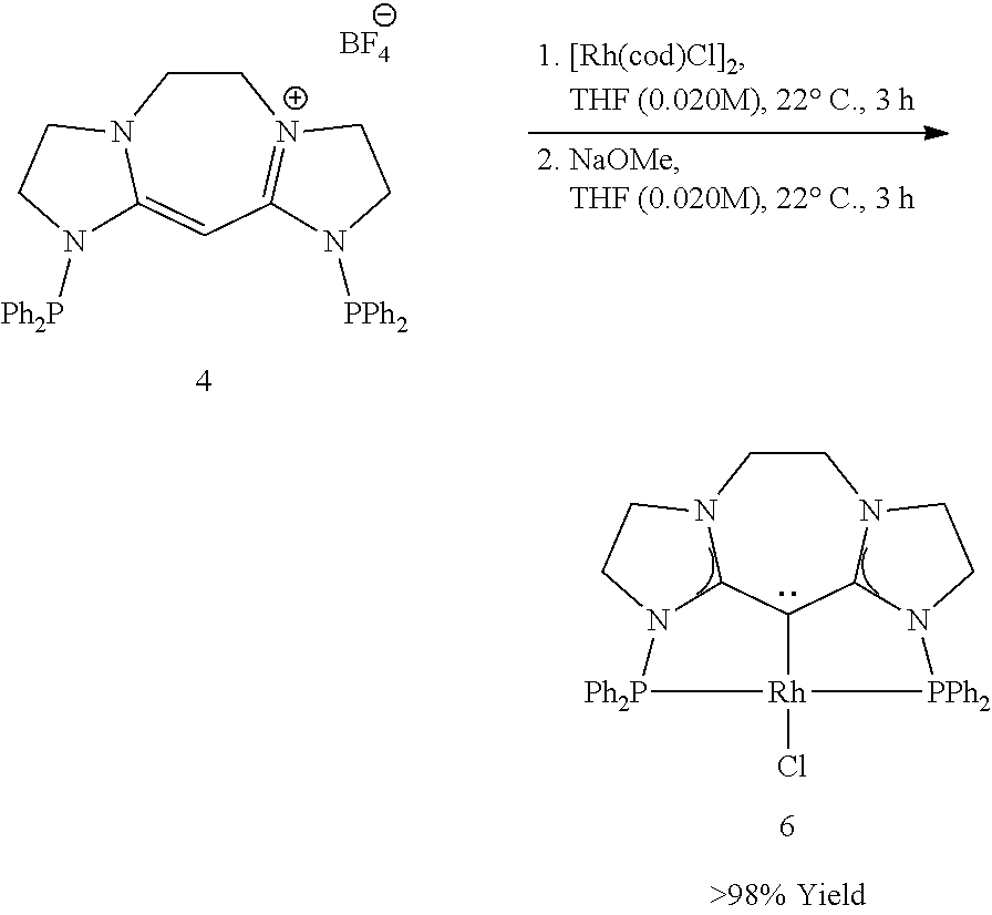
C1CN2C(=CC3=[N+]1CCN3[PPh2])N([Ph2P])CC2.[BF4].C1CN2C3C4C5N1CCN5[PPh2][Rh]4(Cl)[Ph2P]N3CC2
